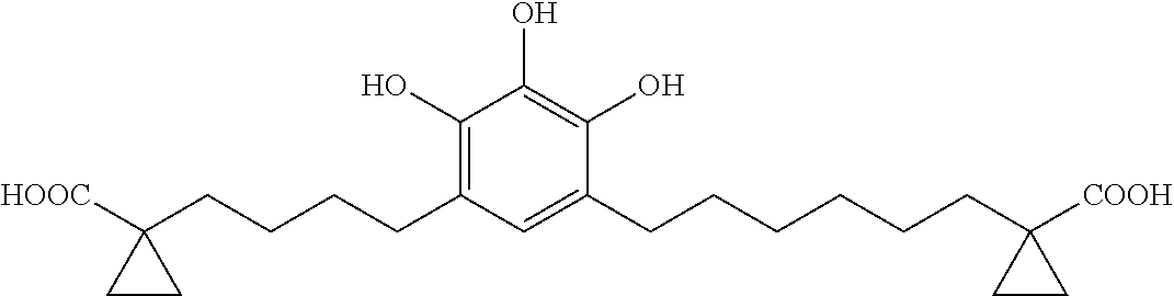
C1(O)=C(CCCCC2([HOOC])CC2)C=C(CCCCCCC2([COOH])CC2)C(O)=C1O
